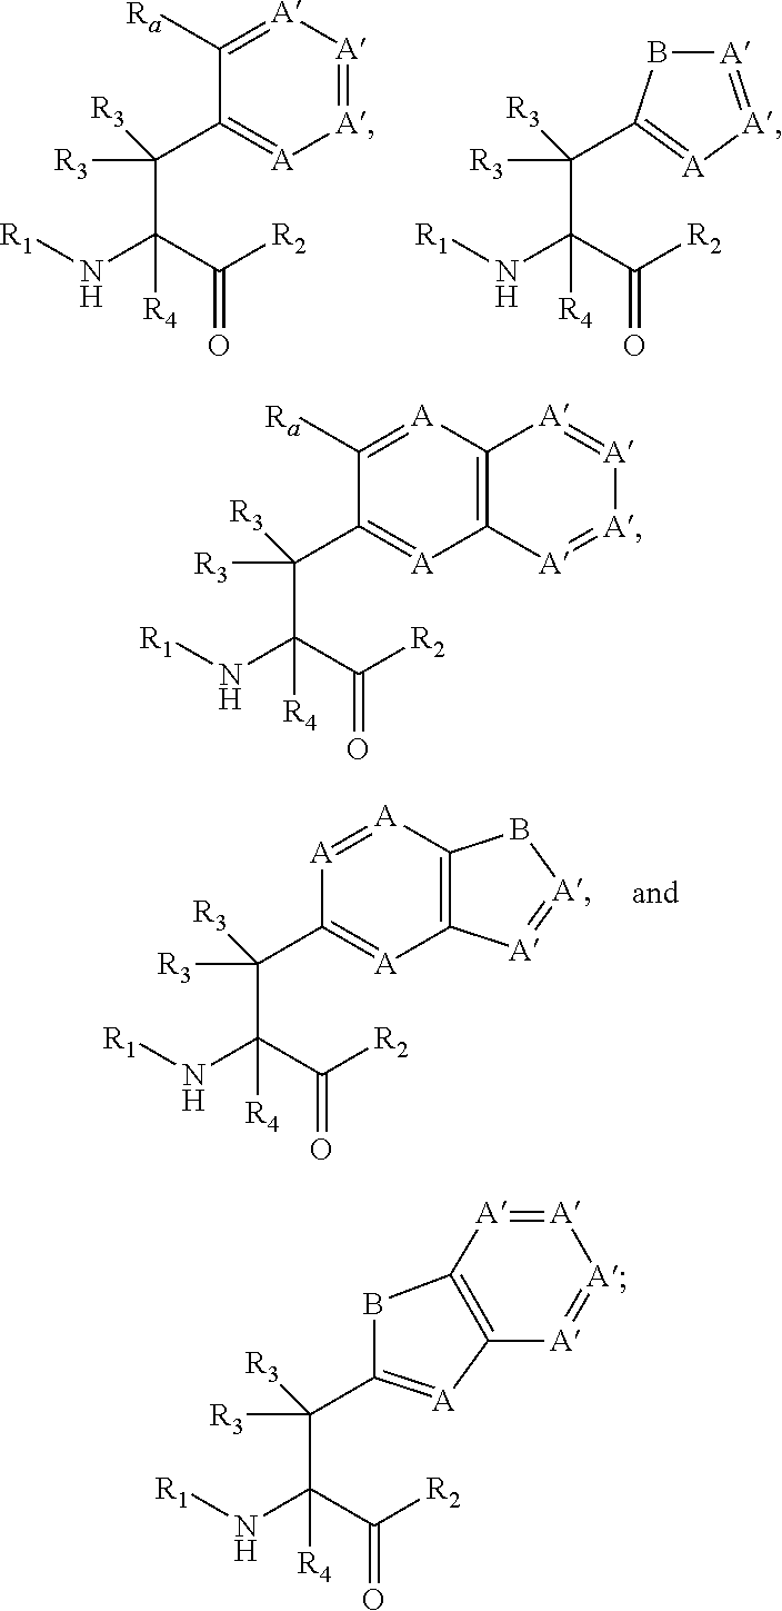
C([R3])(C1=[A][A]=[A][A]=C1[Ra])([R3])C(N[R1])(C([R2])=O)[R4].C([R3])([R3])(C(N[R1])(C([R2])=O)[R4])C1=[A][A]=[A]B1.C([R3])(C1=[A]C2=C([A]=[A]1)B[A]=[A]2)([R3])C(N[R1])(C([R2])=O)[R4].C([R3])(C1=[A]C2=C([A]=C1[Ra])[A]=[A][A]=[A]2)([R3])C(N[R1])(C([R2])=O)[R4].[A]1=[A]C2=C([A]=[A]1)[A]=C(C([R3])([R3])C(N[R1])(C([R2])=O)[R4])B2
